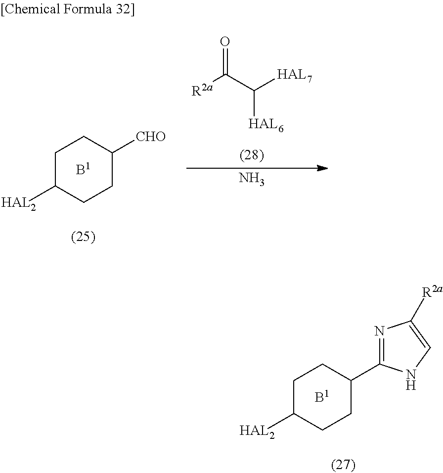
C1C([HAL2])CCC(C2=NC([R2a])=CN2)C1.[B1].[R2a]C(C([HAL7])[HAL6])=O.C1C([HAL2])CCC([CHO])C1.[B1].N
